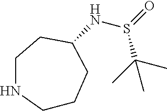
C1CCC(NS(C(C)(C)C)=O)CCN1
